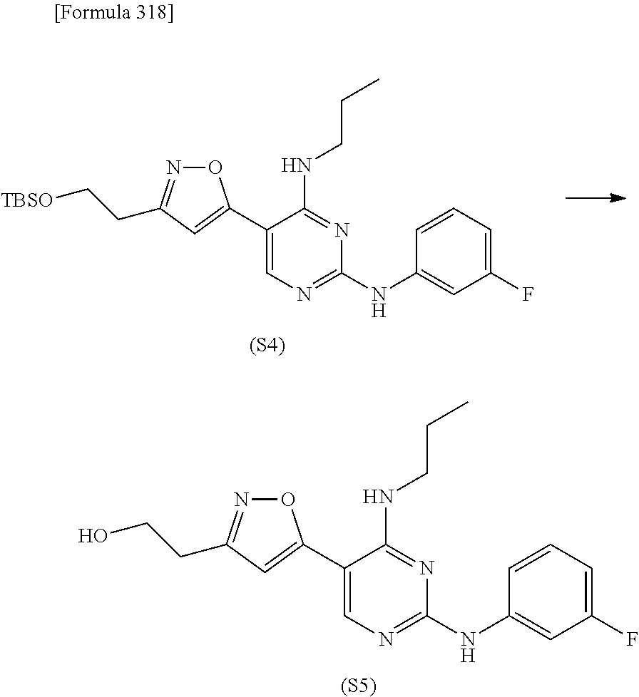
C1(C2=CC(CC[TBSO])=NO2)=CN=C(NC2=CC(F)=CC=C2)N=C1NCCC.[(S4)].C1(C2=CC(CCO)=NO2)=CN=C(NC2=CC(F)=CC=C2)N=C1NCCC.[(S5)]
